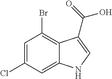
C1=C(Cl)C=C2C(=C1Br)C(C(=O)O)=CN2
